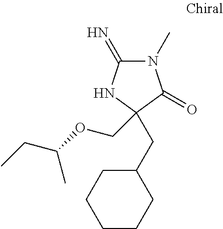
N1(C)C(=N)NC(CC2CCCCC2)(COC(CC)C)C1=O
